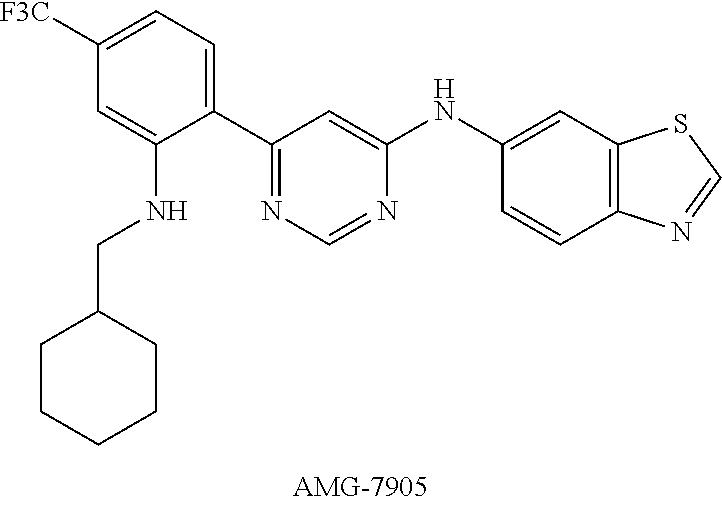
C1([F3C])=CC=C(C2=NC=NC(NC3=CC4=C(C=C3)N=CS4)=C2)C(NCC2CCCCC2)=C1
